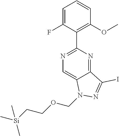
N1=C(C2=C(OC)C=CC=C2F)N=C2C(=C1)N(COCC[Si](C)(C)C)N=C2I
